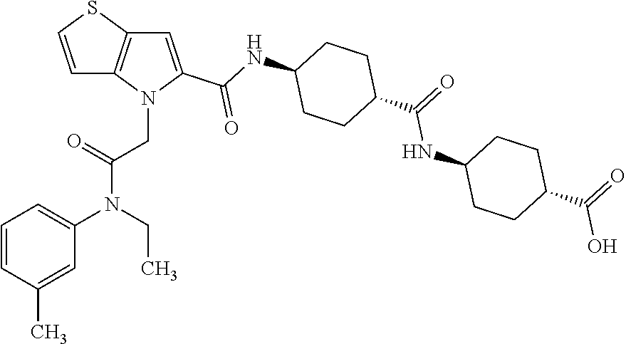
C1=CC(C)=CC(N(CC)C(=O)CN2C(C(=O)NC3CCC(C(NC4CCC(C(O)=O)CC4)=O)CC3)=CC3=C2C=CS3)=C1
